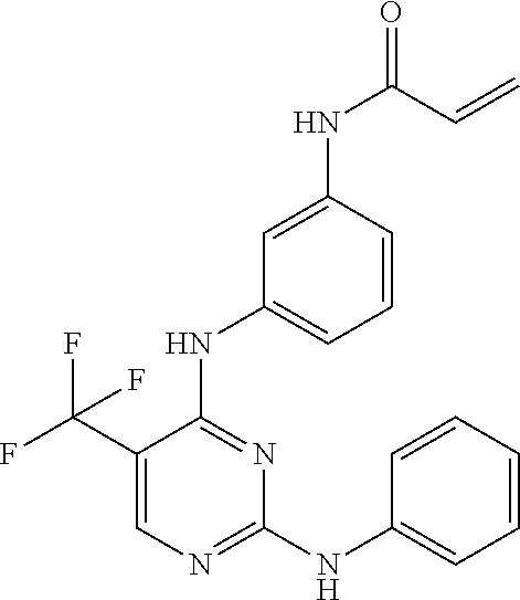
C1=C(C(F)(F)F)C(NC2=CC=CC(NC(C=C)=O)=C2)=NC(NC2=CC=CC=C2)=N1
